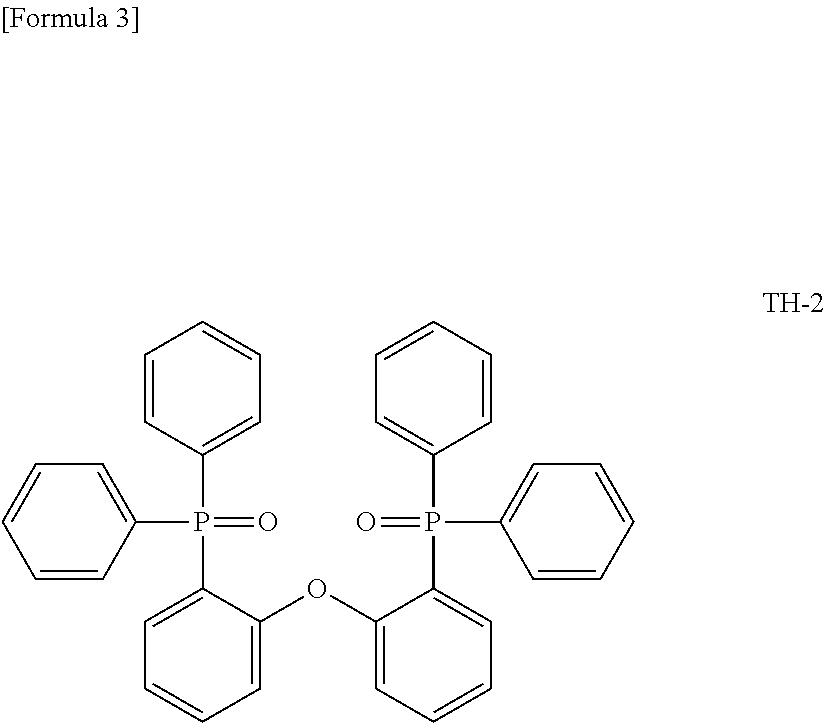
C1=CC(P(=O)(C2=CC=CC=C2)C2=CC=CC=C2OC2=CC=CC=C2P(C2=CC=CC=C2)(=O)C2=CC=CC=C2)=CC=C1
